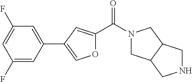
O1C(C(N2CC3C(C2)CNC3)=O)=CC(C2=CC(F)=CC(F)=C2)=C1
